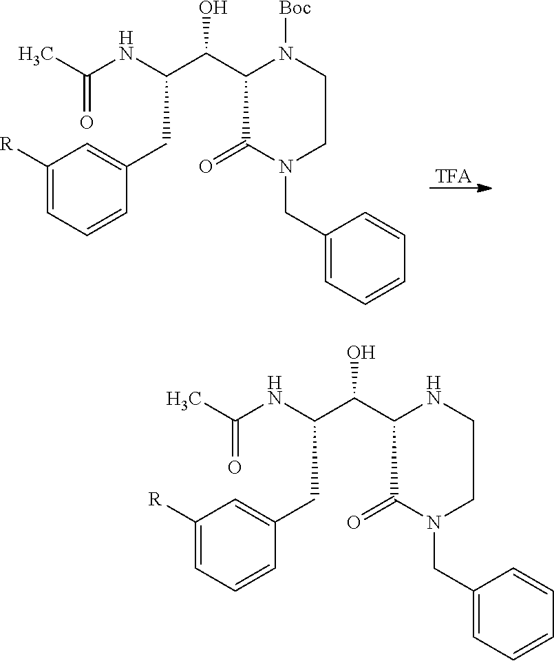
[TFA].C1([R])=CC=CC(CC(C(C2C(=O)N(CC3=CC=CC=C3)CCN2[Boc])O)NC(C)=O)=C1.C1=CC=C([R])C=C1CC(NC(C)=O)C(C1NCCN(CC2=CC=CC=C2)C1=O)O
